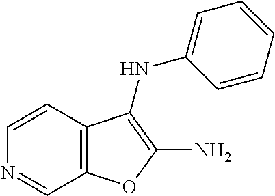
C1=CC2=C(C=N1)OC(N)=C2NC1=CC=CC=C1
